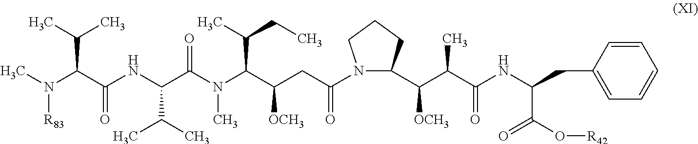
CN(C(C(NC(C(N(C(C(CC(=O)N1C(C(C(C(NC(CC2=CC=CC=C2)C(O[R42])=O)=O)C)[OCH3])CCC1)[OCH3])C(CC)C)C)=O)C(C)C)=O)C(C)C)[R83]
